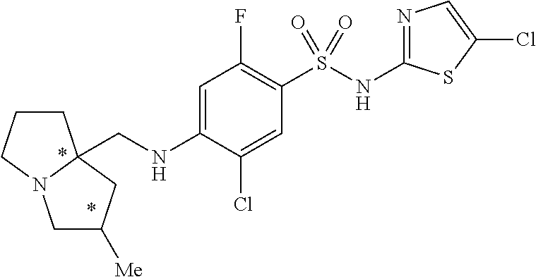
N1=C(NS(C2=C(F)C=C(NCC34CC([Me])CN3CCC4)C(Cl)=C2)(=O)=O)SC(Cl)=C1
